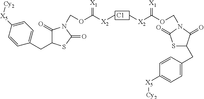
[C1].S1C(CC2=CC=C([X5][Cy2])C=C2)C(=O)N(COC([X2]C)=[X1])C1=O.C1(=O)C(CC2=CC=C([X5][Cy2])C=C2)SC(=O)N1COC([X2]C)=[X1]
